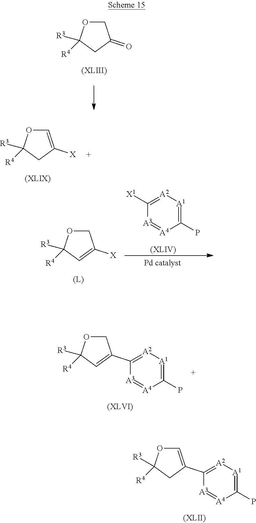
C1OC([R4])([R3])CC1=O.C1=C([X])CC([R4])([R3])O1.[A3]1=[A4]C(P)=[A1][A2]=C1[X1].C1OC([R4])([R3])C=C1[X].C1=C(C2=[A2][A1]=C(P)[A4]=[A3]2)CC([R4])([R3])O1.C1OC([R4])([R3])C=C1C1=[A2][A1]=C(P)[A4]=[A3]1
